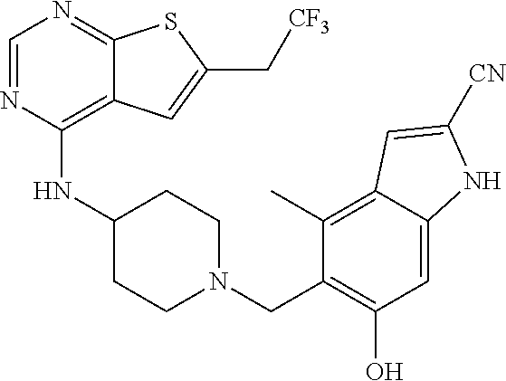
C1=NC(NC2CCN(CC3=C(O)C=C4C(=C3C)C=C([CN])N4)CC2)=C2C(=N1)SC(C[CF3])=C2
